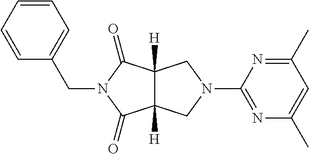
C12([H])C([H])(CN(C3=NC(C)=CC(C)=N3)C1)C(=O)N(CC1=CC=CC=C1)C2=O
